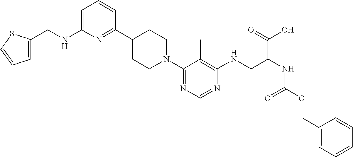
C1=C(CNC2=CC=CC(C3CCN(C4=NC=NC(NCC(NC(OCC5=CC=CC=C5)=O)C(=O)O)=C4C)CC3)=N2)SC=C1
